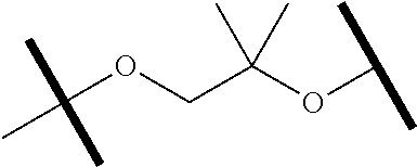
C(OCC(OC(C)C)(C)C)(C)(C)C
